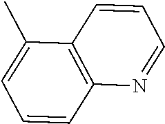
C1=CC2=C(C(C)=C1)C=CC=N2
